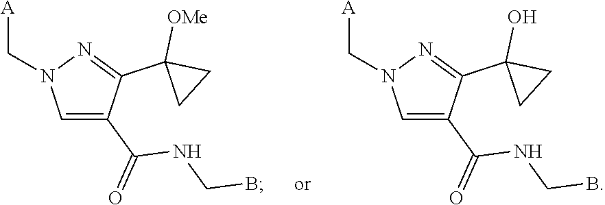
C1=C(C(=O)NCB)C(C2([OMe])CC2)=NN1C[A].C1=C(C(=O)NCB)C(C2(O)CC2)=NN1C[A]
